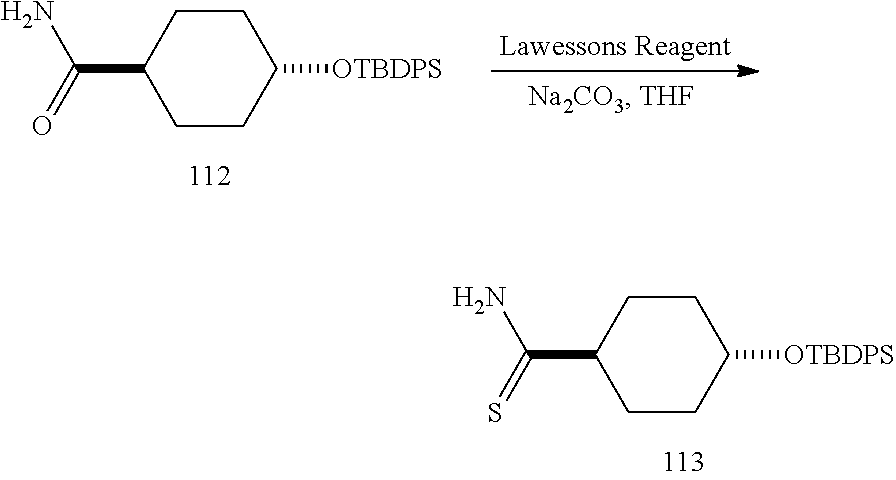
C1CC([OTBDPS])CCC1C(=S)N.C1CC([OTBDPS])CCC1C(=O)N
